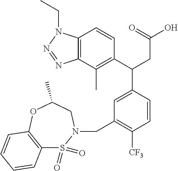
C12=C(C(C)=C(C(CC(O)=O)C3=CC(CN4S(=O)(=O)C5=C(OC(C)C4)C=CC=C5)=C([CF3])C=C3)C=C1)N=NN2CC
